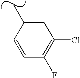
C1=CC(C)=CC(Cl)=C1F
